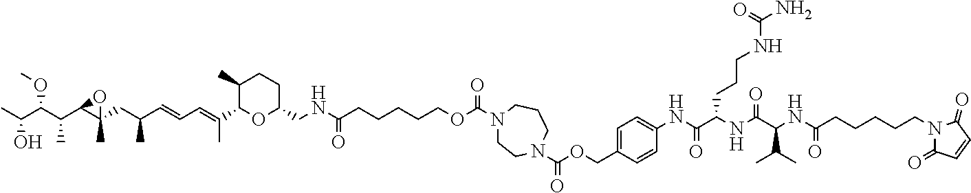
CC(C(C(C1C(CC(C=CC=C(C2OC(CNC(CCCCCOC(N3CCN(C(OCC4=CC=C(NC(C(NC(C(NC(CCCCCN5C(=O)C=CC5=O)=O)C(C)C)=O)CCCNC(N)=O)=O)C=C4)=O)CCC3)=O)=O)CCC2C)C)C)(C)O1)C)OC)O
